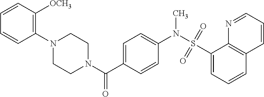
C1(N2CCN(C(C3=CC=C(N(S(C4=CC=CC5=C4N=CC=C5)(=O)=O)C)C=C3)=O)CC2)=C([OCH3])C=CC=C1
